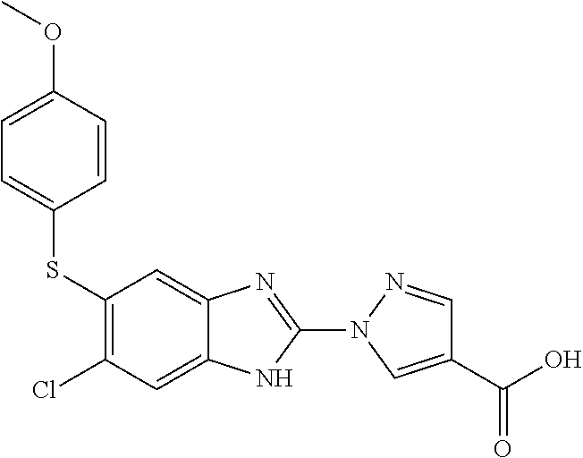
C1(SC2=CC=C(OC)C=C2)=C(Cl)C=C2C(=C1)N=C(N1N=CC(C(O)=O)=C1)N2
